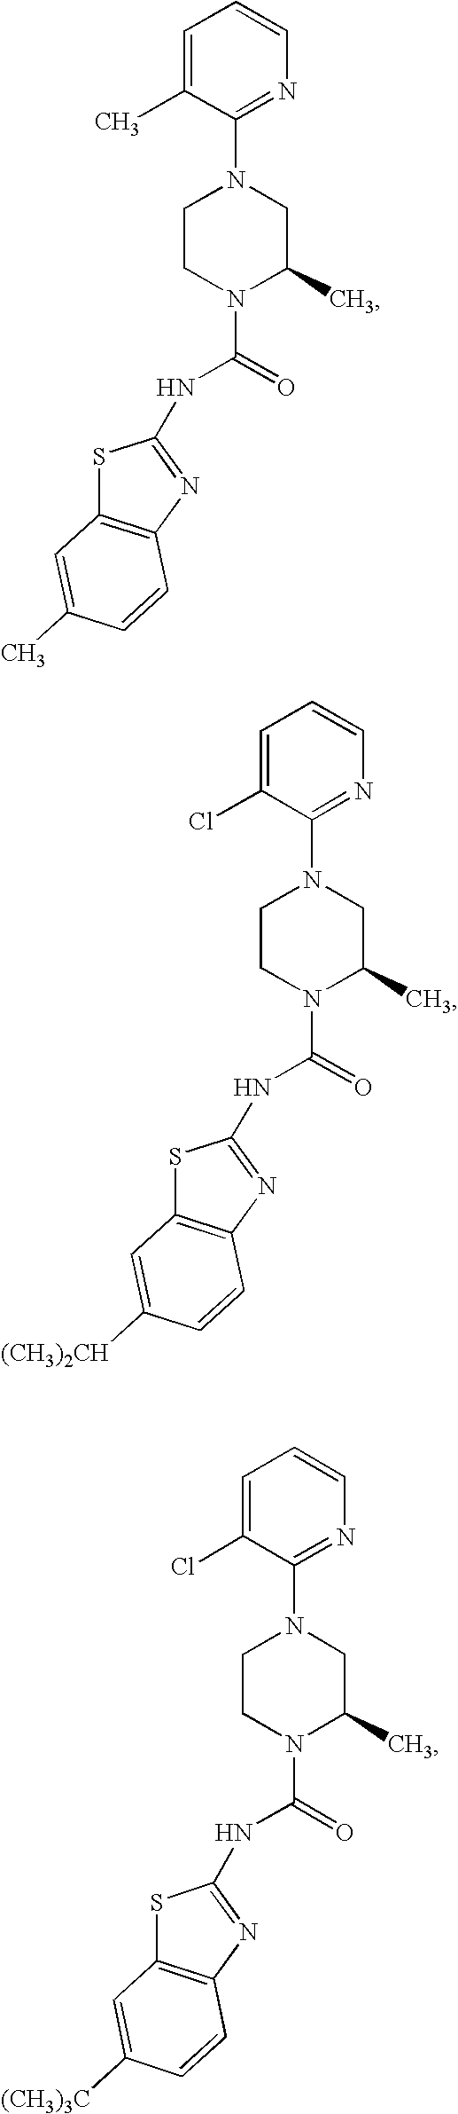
C1=C(C)C(N2CCN(C(=O)NC3=NC4=C(S3)C=C(C)C=C4)C(C)C2)=NC=C1.C1=C(Cl)C(N2CCN(C(=O)NC3=NC4=C(S3)C=C([(CH3)2CH])C=C4)C(C)C2)=NC=C1.C1=C(Cl)C(N2CCN(C(=O)NC3=NC4=C(S3)C=C([(CH3)3C])C=C4)C(C)C2)=NC=C1
